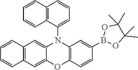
C1=C2C(=CC3=C1C=CC=C3)N(C1=CC=CC3=C1C=CC=C3)C1=C(O2)C=CC(B2OC(C)(C)C(C)(C)O2)=C1
